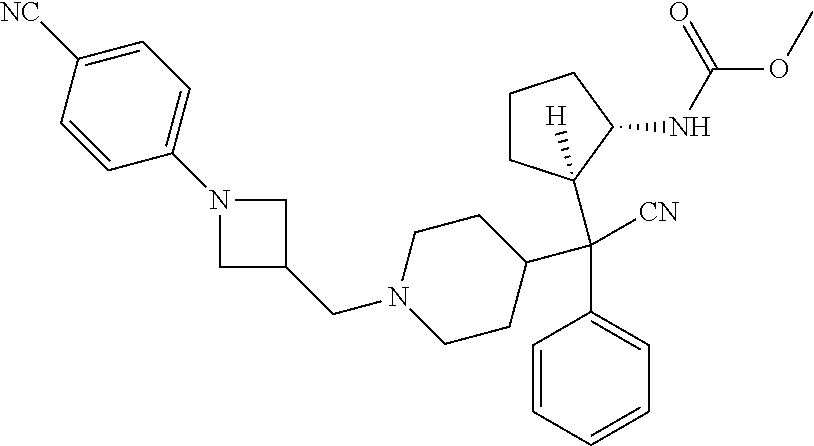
N1(CC2CN(C3=CC=C([NC])C=C3)C2)CCC(C(C2=CC=CC=C2)([CN])C2([H])CCCC2NC(OC)=O)CC1
